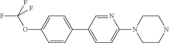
C1=CC(C2=CC=C(N3CCNCC3)N=C2)=CC=C1OC(F)(F)F
